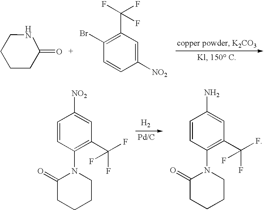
C1CC(=O)NCC1.C1(Br)=C(C(F)(F)F)C=C([NO2])C=C1.C1=CC(N2C(=O)CCCC2)=C(C(F)(F)F)C=C1[NO2].[H2].C1=CC(N2C(=O)CCCC2)=C(C(F)(F)F)C=C1N
